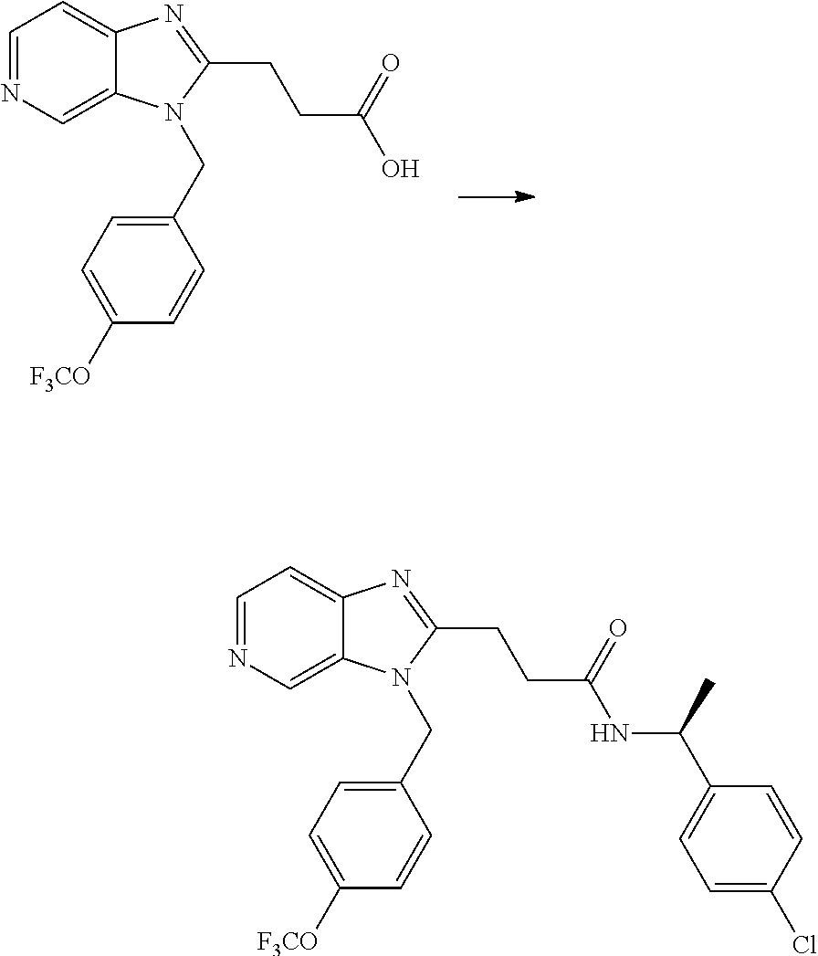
C1=NC=C2C(=C1)N=C(CCC(O)=O)N2CC1=CC=C([F3CO])C=C1.C1=NC=C2C(=C1)N=C(CCC(NC(C1=CC=C(Cl)C=C1)C)=O)N2CC1=CC=C([F3CO])C=C1
